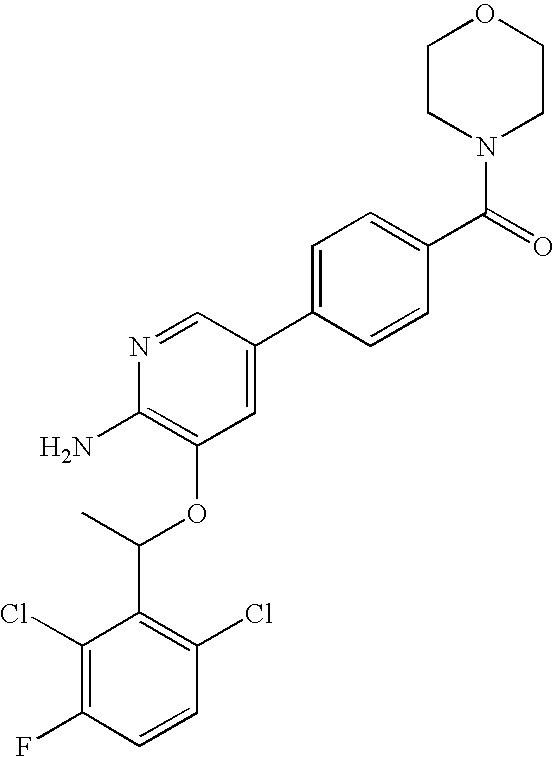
C1(Cl)=C(F)C=CC(Cl)=C1C(C)OC1=C(N)N=CC(C2=CC=C(C(=O)N3CCOCC3)C=C2)=C1
